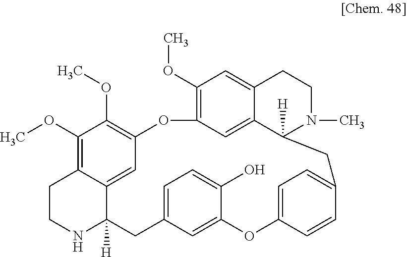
C1(OC)=C2C3=CC(=C1OC)OC1=C(OC)C=C4C(=C1)C([H])(N(C)CC4)CC1=CC=C(OC4=CC(=CC=C4O)CC3([H])NCC2)C=C1
